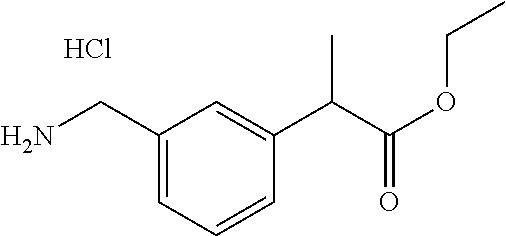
NCC1=CC=CC(C(C(OCC)=O)C)=C1.Cl
